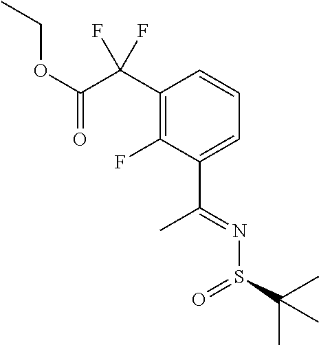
C(C1=C(F)C(C(=NS(C(C)(C)C)=O)C)=CC=C1)(C(=O)OCC)(F)F
